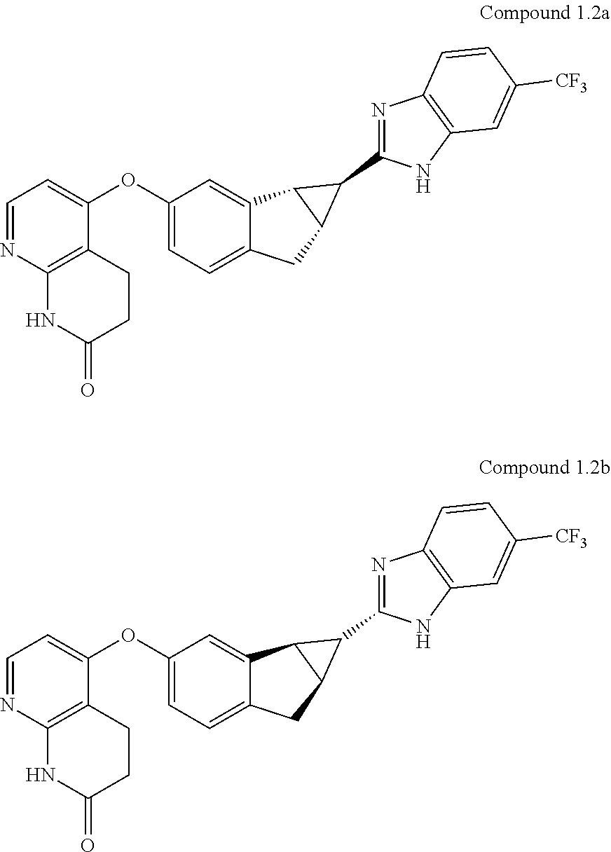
C1(OC2=CC=NC3=C2CCC(=O)N3)=CC=C2C(=C1)C1C(C2)C1C1=NC2=C(N1)C=C([CF3])C=C2.C1(OC2=CC=NC3=C2CCC(=O)N3)=CC=C2C(=C1)C1C(C2)C1C1=NC2=C(N1)C=C([CF3])C=C2
